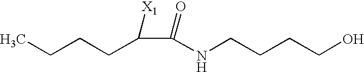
CCCCC(C(NCCCCO)=O)[X1]
